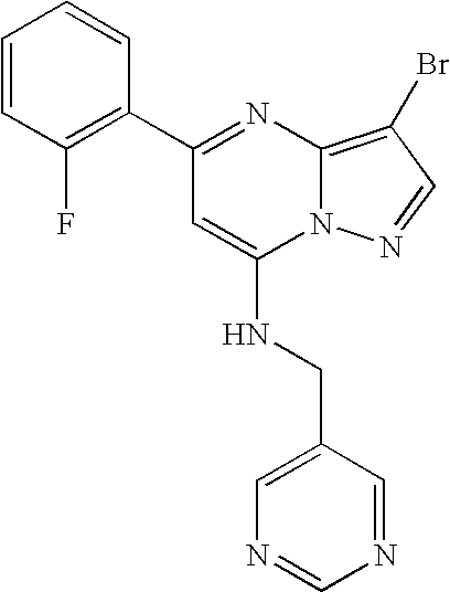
C1=CC(F)=C(C2=NC3=C(Br)C=NN3C(NCC3=CN=CN=C3)=C2)C=C1
